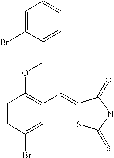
C(C1=CC=CC=C1Br)OC1=C(C=C2SC(=S)NC2=O)C=C(Br)C=C1
